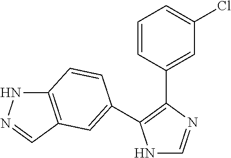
N1C=NC(C2=CC(Cl)=CC=C2)=C1C1=CC2=C(NN=C2)C=C1
